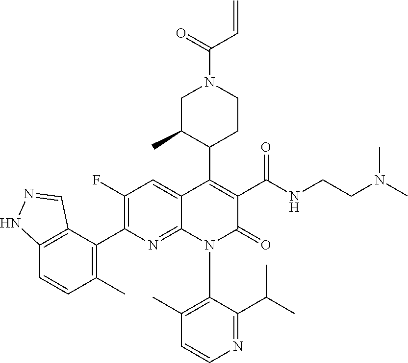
C12=C(C(C3=C(F)C=C4C(=N3)N(C3=C(C)C=CN=C3C(C)C)C(=O)C(C(NCCN(C)C)=O)=C4C3CCN(C(=O)C=C)CC3C)=C(C)C=C1)C=NN2
